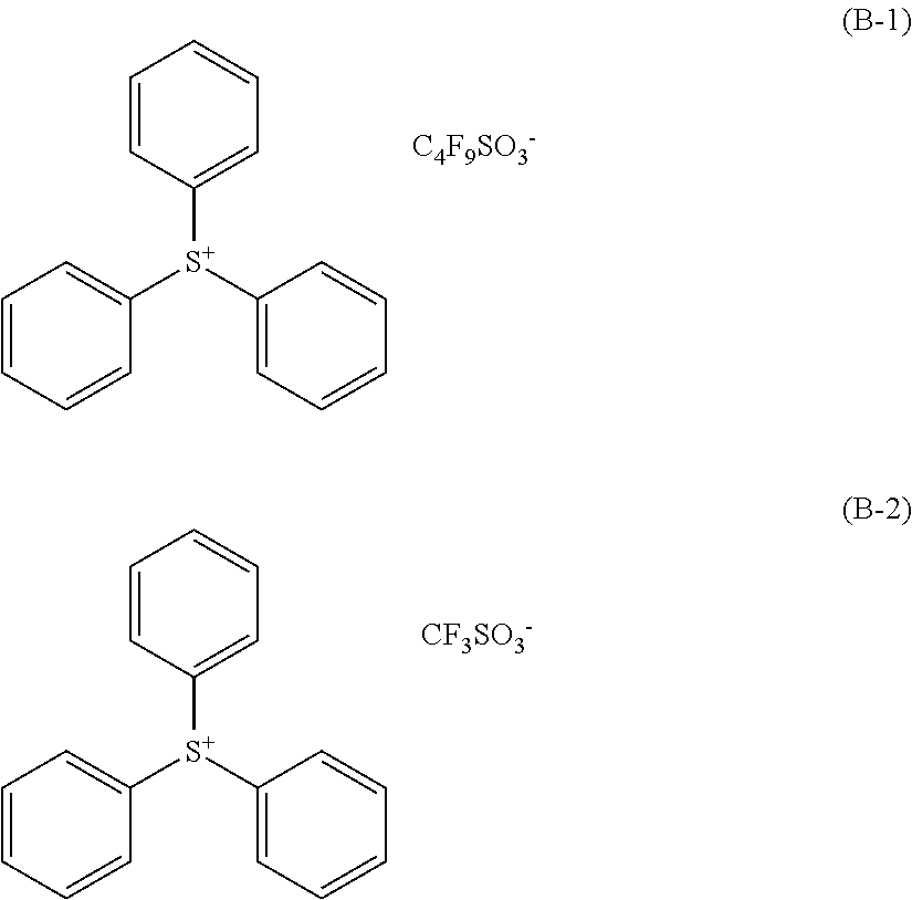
C1=CC([S+](C2=CC=CC=C2)C2=CC=CC=C2)=CC=C1.[C4F9SO3-].C1=CC([S+](C2=CC=CC=C2)C2=CC=CC=C2)=CC=C1.[CF3SO3-]
